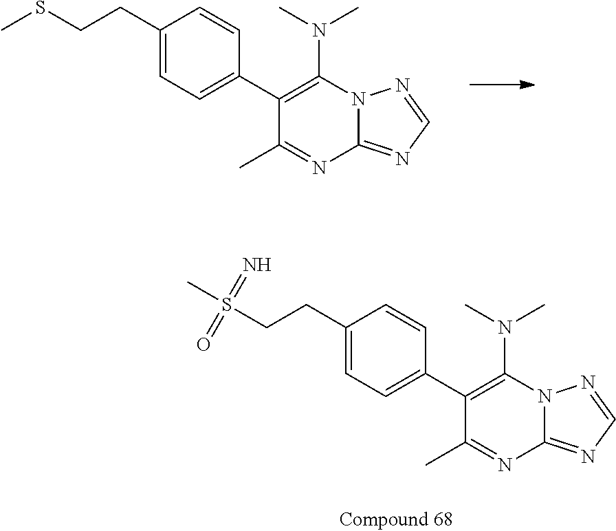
C1(CCSC)=CC=C(C2=C(N(C)C)N3C(=NC=N3)N=C2C)C=C1.C1(CCS(C)(=N)=O)=CC=C(C2=C(N(C)C)N3C(=NC=N3)N=C2C)C=C1
